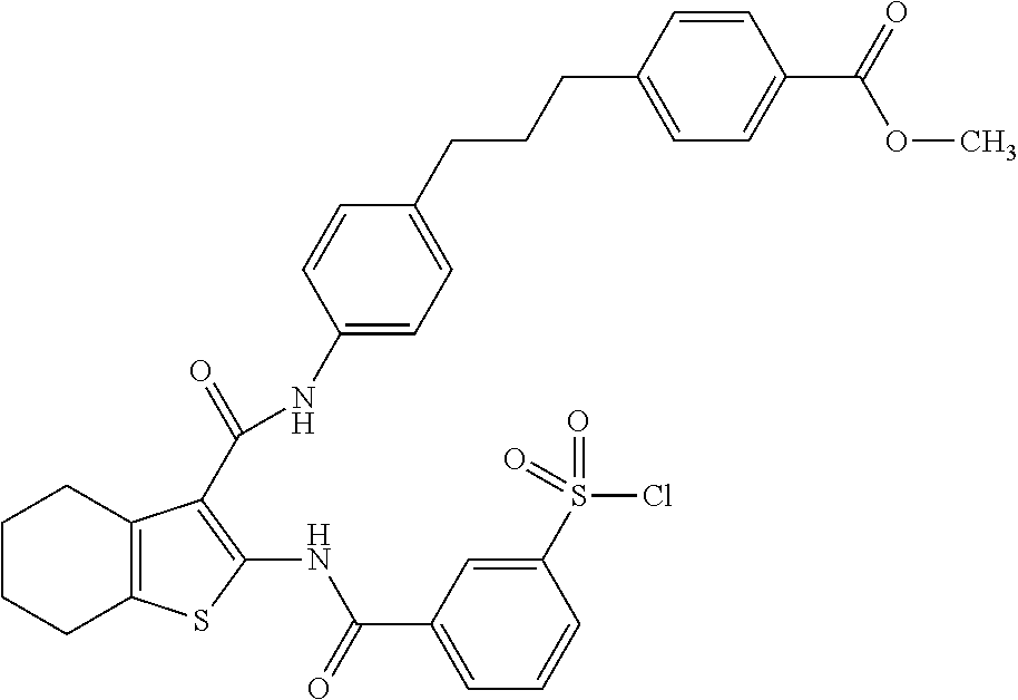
C1CCC2=C(C1)C(C(=O)NC1=CC=C(CCCC3=CC=C(C(OC)=O)C=C3)C=C1)=C(NC(C1=CC=CC(S(Cl)(=O)=O)=C1)=O)S2
